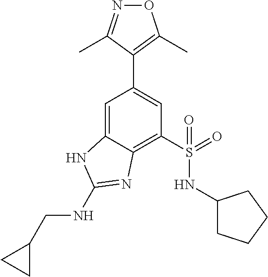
C1=C2C(=C(S(NC3CCCC3)(=O)=O)C=C1C1=C(C)ON=C1C)N=C(NCC1CC1)N2
